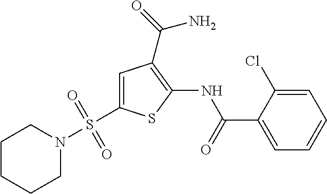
C1=C(S(N2CCCCC2)(=O)=O)SC(NC(=O)C2=CC=CC=C2Cl)=C1C(=O)N
